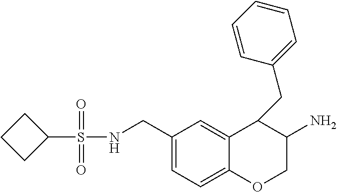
C1(S(NCC2=CC=C3C(=C2)C(CC2=CC=CC=C2)C(N)CO3)(=O)=O)CCC1
